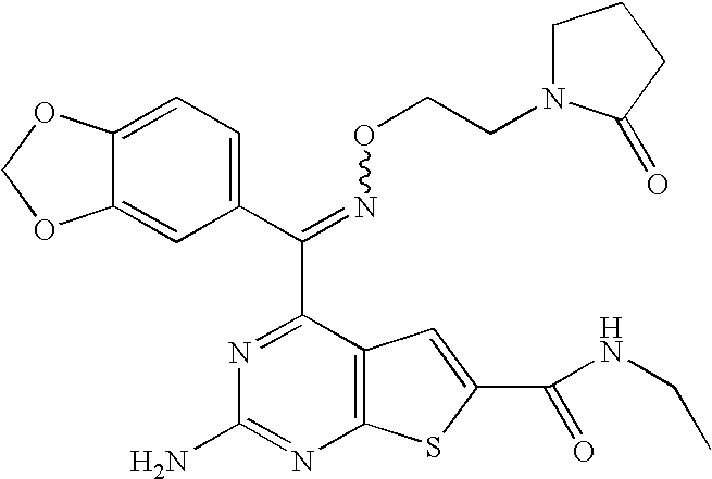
C1(C(=NOCCN2CCCC2=O)C2=NC(N)=NC3=C2C=C(C(NCC)=O)S3)=CC=C2C(=C1)OCO2
